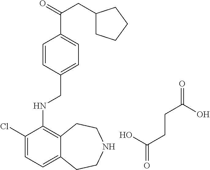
C1(Cl)=CC=C2C(=C1NCC1=CC=C(C(=O)CC3CCCC3)C=C1)CCNCC2.OC(CCC(=O)O)=O
